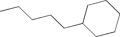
C1(CCCCC)CCCCC1
